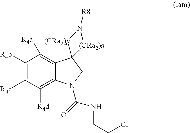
C1([R4b])=C([R4c])C([R4d])=C2C(=C1[R4a])C1(CN2C(NCCCl)=O)[(CRa2)p]N([R8])[(CRa2)q]1
